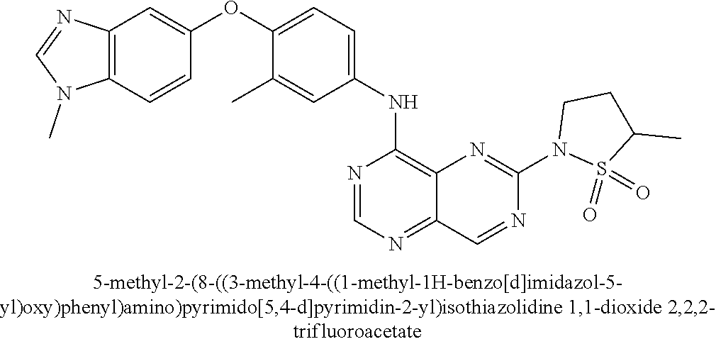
C12=C(C=CC(OC3=CC=C(NC4=C5C(=NC=N4)C=NC(N4S(=O)(=O)C(C)CC4)=N5)C=C3C)=C1)N(C)C=N2
